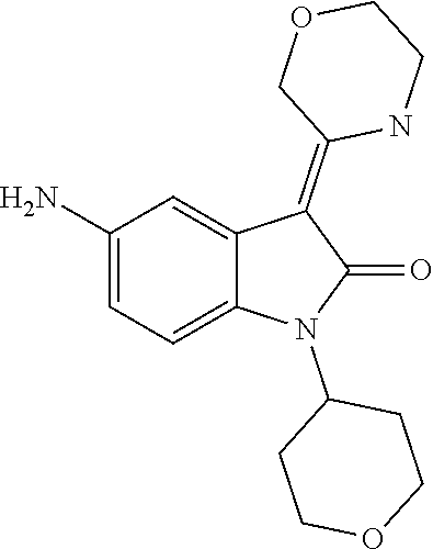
C1(N2C(=O)C(=C3COCCN3)C3=CC(N)=CC=C23)CCOCC1
